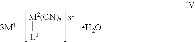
[M2(CN)5][L1].O
